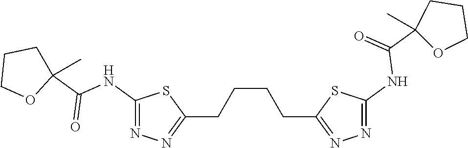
C(CCC1=NN=C(NC(C2(C)OCCC2)=O)S1)CC1=NN=C(NC(=O)C2(C)CCCO2)S1
